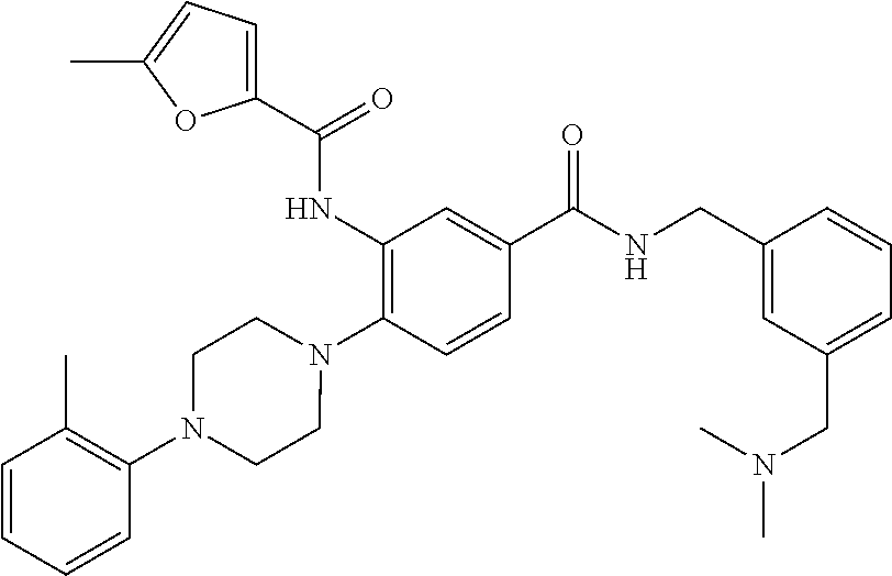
C1(NC(=O)C2=CC=C(C)O2)=C(N2CCN(C3=C(C)C=CC=C3)CC2)C=CC(C(NCC2=CC(CN(C)C)=CC=C2)=O)=C1
